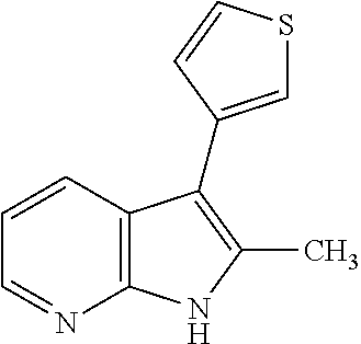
C1=CC2=C(N=C1)NC(C)=C2C1=CSC=C1
